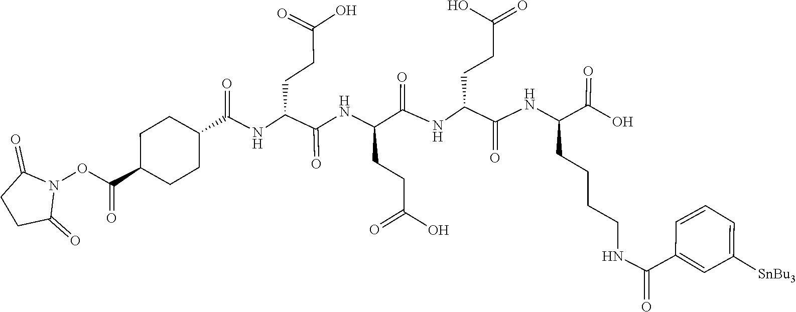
C1CC(C(=O)NC(CCC(=O)O)C(NC(CCC(=O)O)C(=O)NC(CCC(O)=O)C(NC(CCCCNC(C2=CC([SnBu3])=CC=C2)=O)C(=O)O)=O)=O)CCC1C(ON1C(=O)CCC1=O)=O
